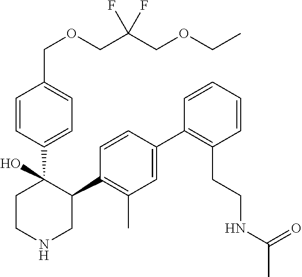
C1(C2=C(C)C=C(C3=C(CCNC(C)=O)C=CC=C3)C=C2)C(C2=CC=C(COCC(COCC)(F)F)C=C2)(O)CCNC1
